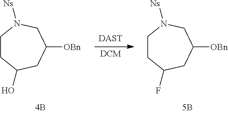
C1CC(O)CC([OBn])CN1[Ns].[DAST].[DCM].C1CC(F)CC([OBn])CN1[Ns]
